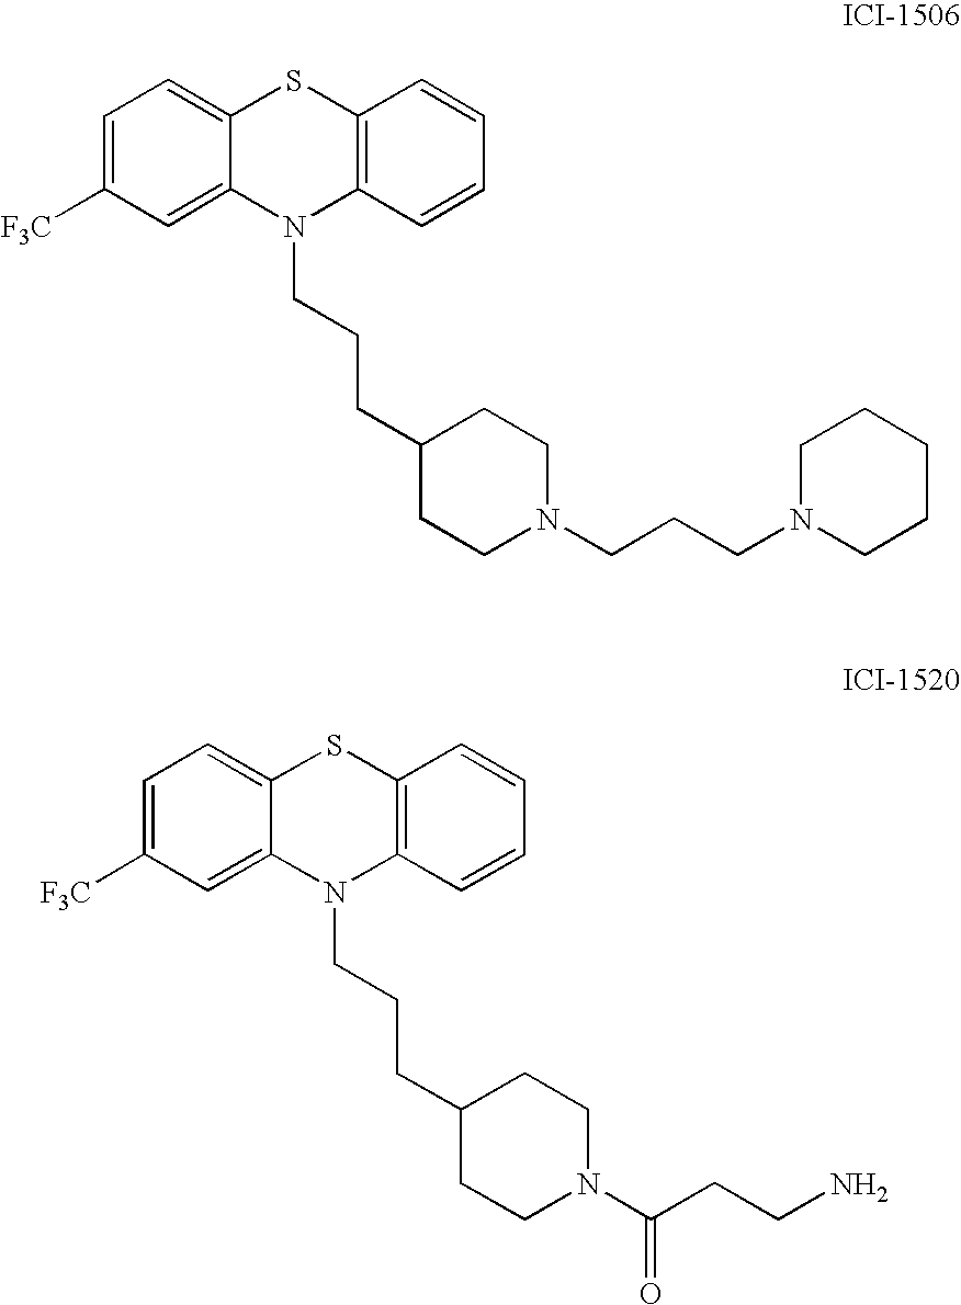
C1=C([F3C])C=C2C(=C1)SC1=C(N2CCCC2CCN(CCCN3CCCCC3)CC2)C=CC=C1.C1=C([F3C])C=C2C(=C1)SC1=C(N2CCCC2CCN(C(CCN)=O)CC2)C=CC=C1
